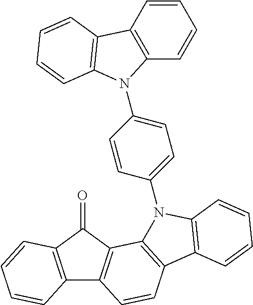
C12=C(C(=O)C3=C1C=CC1=C3N(C3=CC=C(N4C5=C(C=CC=C5)C5=C4C=CC=C5)C=C3)C3=C1C=CC=C3)C=CC=C2
